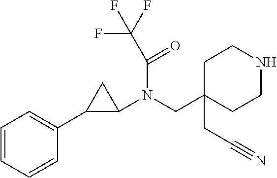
C1(C2=CC=CC=C2)C(N(CC2(CC#N)CCNCC2)C(C(F)(F)F)=O)C1
